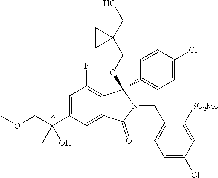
C1=C(C(COC)(C)O)C=C2C(=C1F)C(C1=CC=C(Cl)C=C1)(OCC1(CO)CC1)N(CC1=CC=C(Cl)C=C1[SO2Me])C2=O
